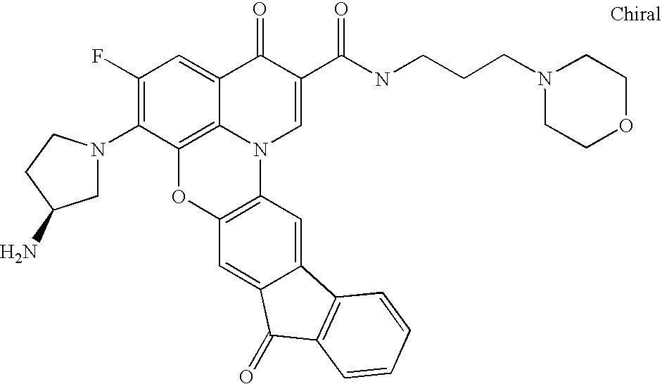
C1(F)=C(N2CC(N)CC2)C2=C3C(=C1)C(=O)C(C(=O)NCCCN1CCOCC1)=CN3C1=C(O2)C=C2C(=C1)C1=C(C2=O)C=CC=C1
